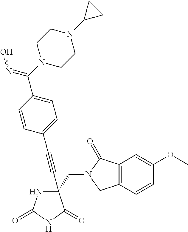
C(#CC1(CN2C(=O)C3=C(C2)C=CC(OC)=C3)NC(=O)NC1=O)C1=CC=C(C(N2CCN(C3CC3)CC2)=NO)C=C1
